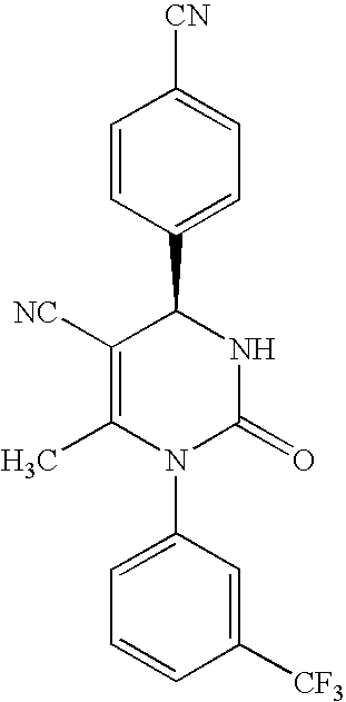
C1=CC(C2C([NC])=C(C)N(C3=CC=CC([CF3])=C3)C(=O)N2)=CC=C1[CN]
